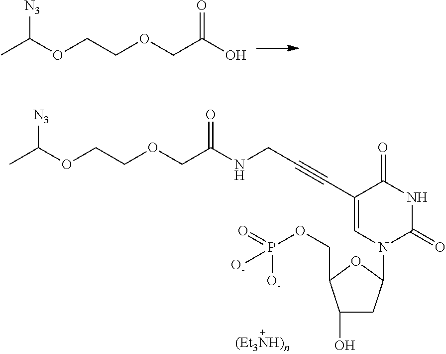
CC(OCCOCC(NCC#CC1=CN(C2CC(O)C(COP([O-])(=O)[O-])O2)C(=O)NC1=O)=O)[N3].CC(OCCOCC(O)=O)[N3]
